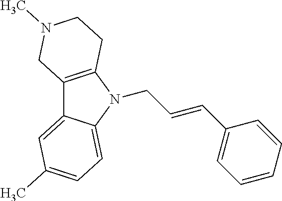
C12=C(N(CC=CC3=CC=CC=C3)C3=CC=C(C)C=C13)CCN(C)C2
